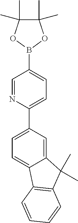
C1(C2=CC=C(B3OC(C)(C)C(C)(C)O3)C=N2)=CC=C2C(=C1)C(C)(C)C1=C2C=CC=C1
